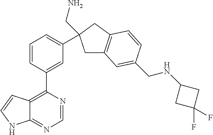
C1=CC(C2=C3C(=NC=N2)NC=C3)=CC(C2(CN)CC3=C(C2)C=CC(CNC2CC(F)(F)C2)=C3)=C1
